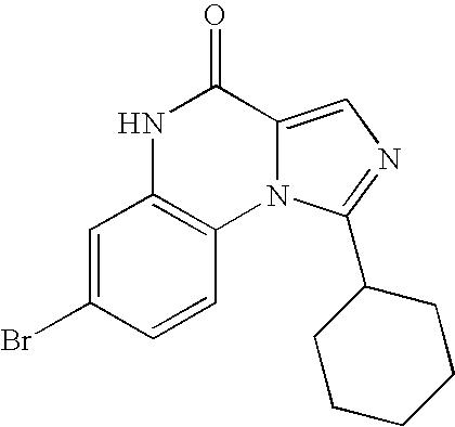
C1=C(Br)C=CC2=C1NC(=O)C1=CN=C(C3CCCCC3)N21
